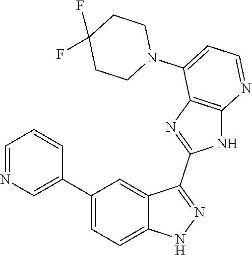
C1(C2=CC=C3C(=C2)C(C2=NC4=C(N2)N=CC=C4N2CCC(F)(F)CC2)=NN3)=CN=CC=C1
